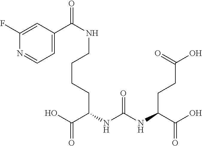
OC(C(NC(NC(C(O)=O)CCC(O)=O)=O)CCCCNC(C1=CC=NC(F)=C1)=O)=O
